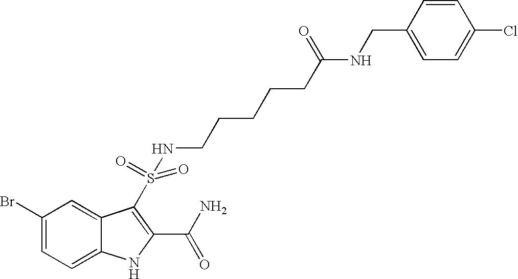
C1(Br)=CC=C2C(=C1)C(S(=O)(NCCCCCC(NCC1=CC=C(Cl)C=C1)=O)=O)=C(C(N)=O)N2
